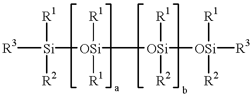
[OSi]([R1])([R1])([Si]([R3])([R1])[R2])[OSi]([R1])([R2])[OSi]([R3])([R1])[R2]
